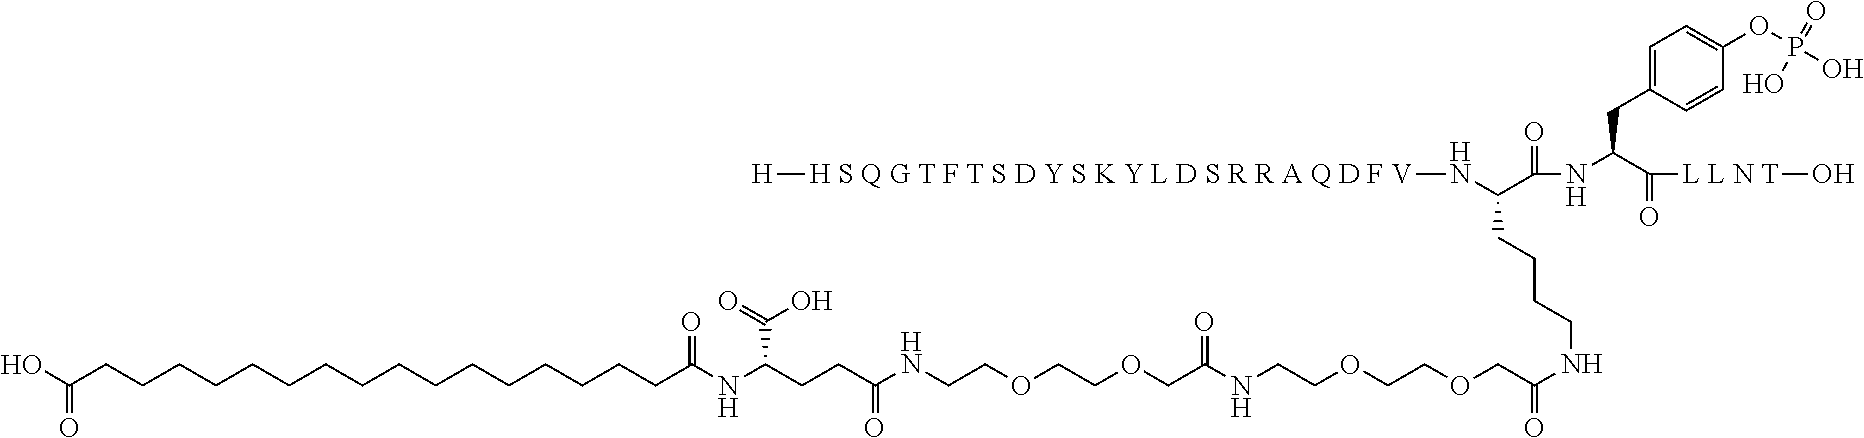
OC(CCCCCCCCCCCCCCCCC(NC(CCC(NCCOCCOCC(=O)NCCOCCOCC(=O)NCCCCC(N[H S Q G T F T S D Y S K Y L D S R R A Q D F V][H])C(=O)NC(CC1=CC=C(OP(O)(=O)O)C=C1)C(=O)[L L N T]O)=O)C(O)=O)=O)=O
